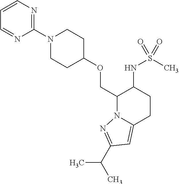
C(C1N2C(=CC(C(C)C)=N2)CCC1NS(C)(=O)=O)OC1CCN(C2=NC=CC=N2)CC1
